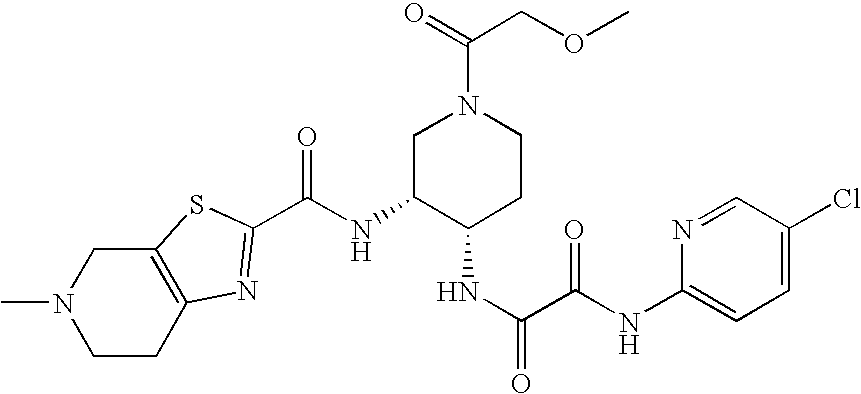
CN1CCC2=C(C1)SC(C(NC1C(NC(C(NC3=CC=C(Cl)C=N3)=O)=O)CCN(C(=O)COC)C1)=O)=N2
